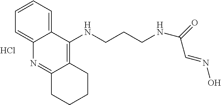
C1=CC=C2C(=C1)N=C1C(=C2NCCCNC(=O)C=NO)CCCC1.Cl
